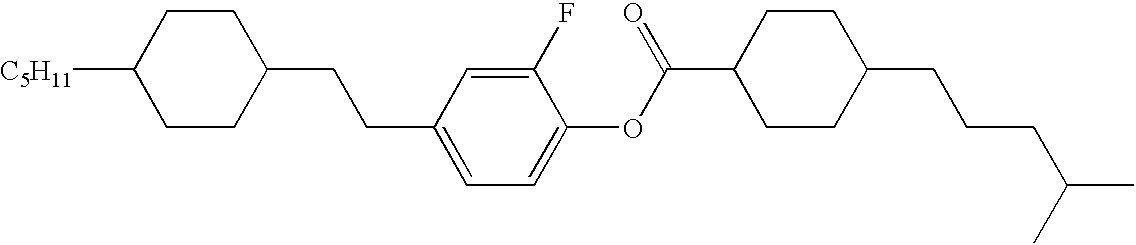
C1CC(CCC2=CC=C(OC(C3CCC(CCCC(C)C)CC3)=O)C(F)=C2)CCC1[C5H11]
